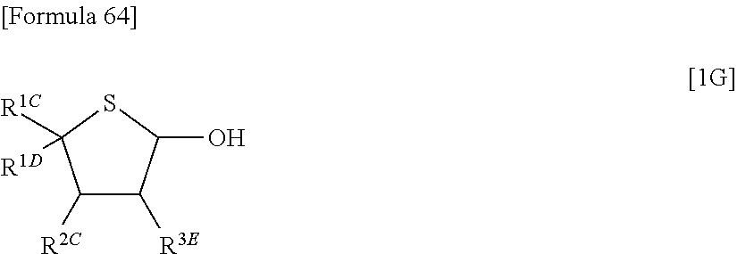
C1([R2C])C([R3E])C(O)SC1([R1C])[R1D]
